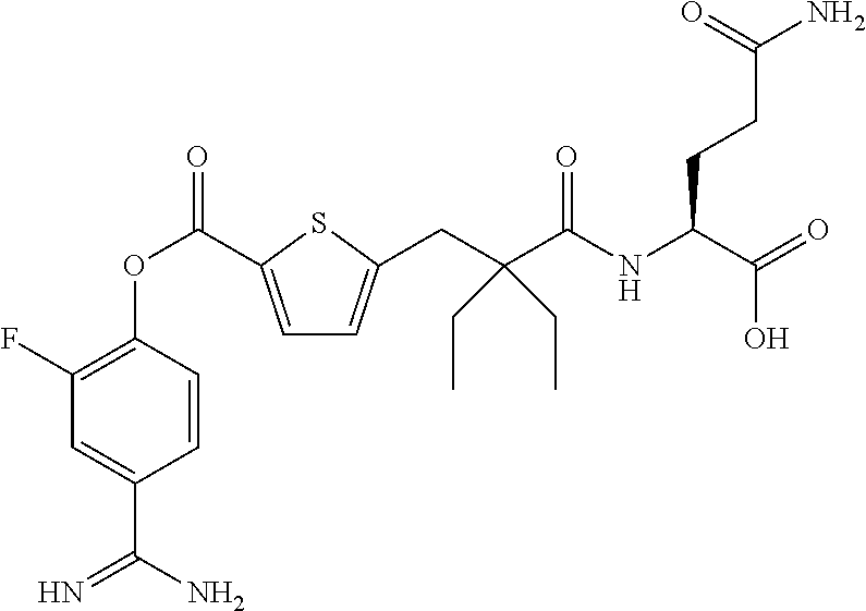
C1(F)=C(OC(=O)C2=CC=C(CC(C(NC(CCC(N)=O)C(O)=O)=O)(CC)CC)S2)C=CC(C(N)=N)=C1
